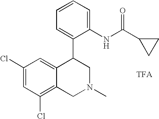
C1(Cl)=CC(Cl)=C2C(=C1)C(C1=CC=CC=C1NC(=O)C1CC1)CN(C)C2
